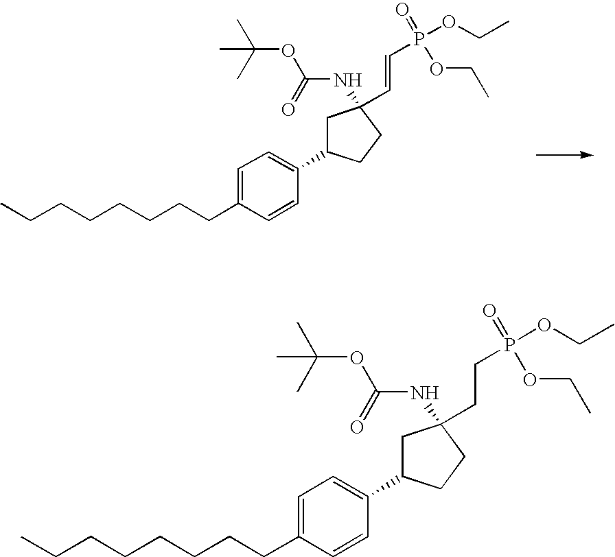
C(CCCCCCC1=CC=C(C2CC(NC(OC(C)(C)C)=O)(C=CP(OCC)(=O)OCC)CC2)C=C1)C.C(CCCCCCC1=CC=C(C2CC(NC(OC(C)(C)C)=O)(CCP(OCC)(=O)OCC)CC2)C=C1)C
